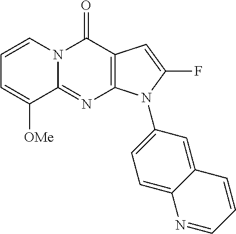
C1=CN2C(=NC3=C(C2=O)C=C(F)N3C2=CC=C3C(=C2)C=CC=N3)C([OMe])=C1
